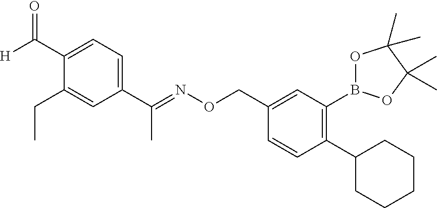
C(C)(C1=CC=C(C([H])=O)C(CC)=C1)=NOCC1=CC(B2OC(C)(C)C(C)(C)O2)=C(C2CCCCC2)C=C1
